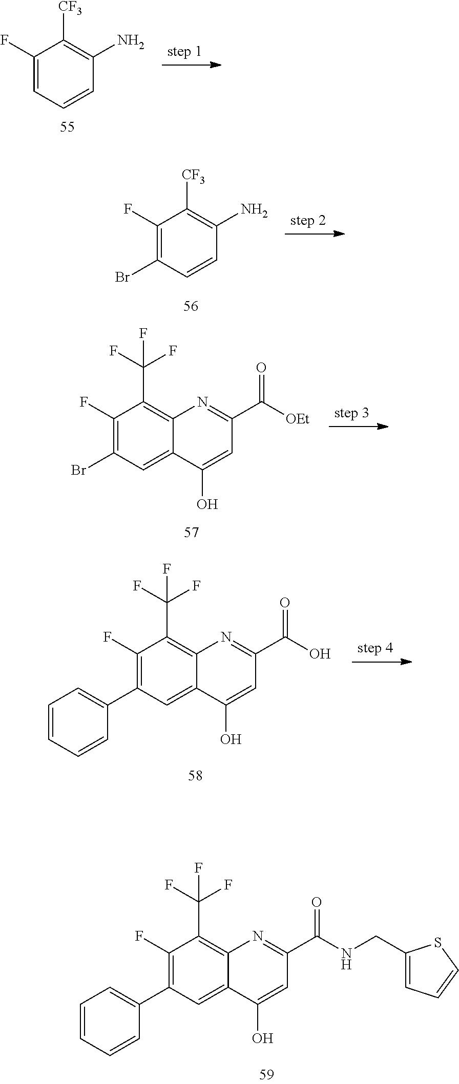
C1(F)=CC=CC(N)=C1[CF3].C1(F)=C(Br)C=CC(N)=C1[CF3].C1(F)=C(Br)C=C2C(=C1C(F)(F)F)N=C(C(=O)[OEt])C=C2O.C1(F)=C(C2=CC=CC=C2)C=C2C(=C1C(F)(F)F)N=C(C(=O)O)C=C2O.C1(F)=C(C2=CC=CC=C2)C=C2C(=C1C(F)(F)F)N=C(C(=O)NCC1=CC=CS1)C=C2O
